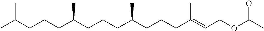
CC(CCCC(CCCC(CCCC(=CCOC(C)=O)C)C)C)C
